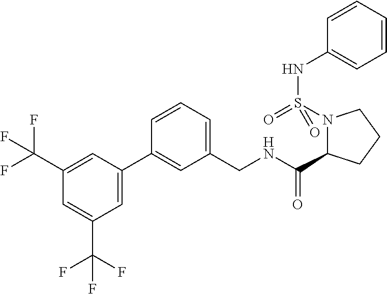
C1(C(F)(F)F)=CC(C2=CC(CNC(=O)C3N(S(=O)(NC4=CC=CC=C4)=O)CCC3)=CC=C2)=CC(C(F)(F)F)=C1
